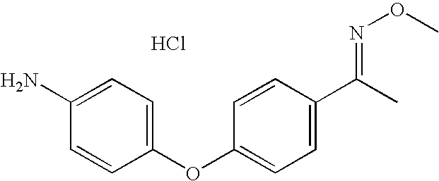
C1=C(C(C)=NOC)C=CC(OC2=CC=C(N)C=C2)=C1.Cl
